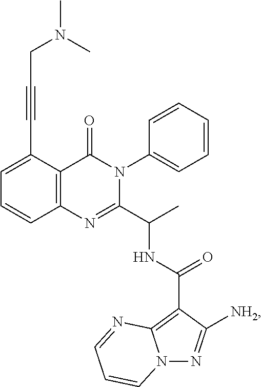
C12=C(C(C#CCN(C)C)=CC=C1)C(=O)N(C1=CC=CC=C1)C(C(C)NC(C1=C3N(N=C1[NH2])C=CC=N3)=O)=N2
